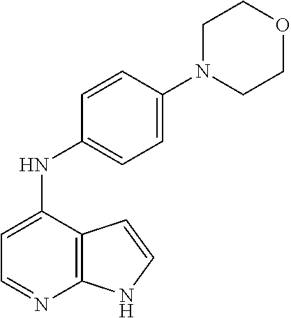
C1=C(NC2=CC=C(N3CCOCC3)C=C2)C2=C(N=C1)NC=C2
